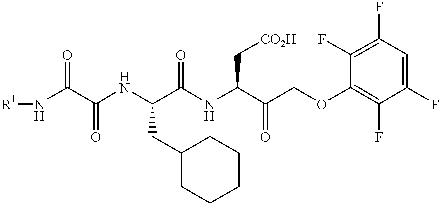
[R1]NC(C(NC(C(NC(C(COC1=C(F)C(F)=CC(F)=C1F)=O)C[CO2H])=O)CC1CCCCC1)=O)=O
